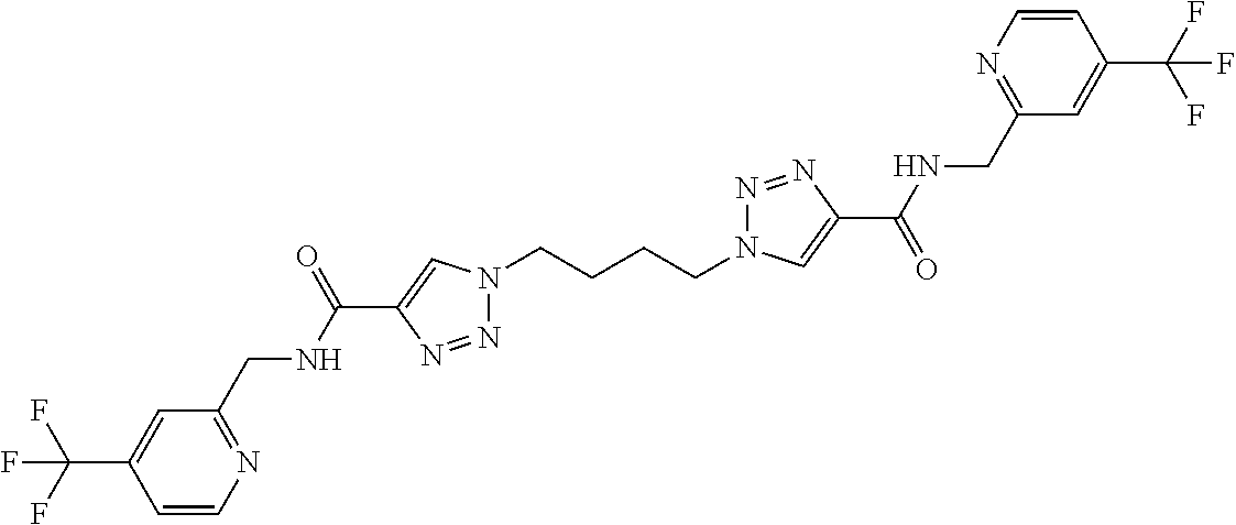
N1(CCCCN2N=NC(C(=O)NCC3=NC=CC(C(F)(F)F)=C3)=C2)N=NC(C(NCC2=NC=CC(C(F)(F)F)=C2)=O)=C1
